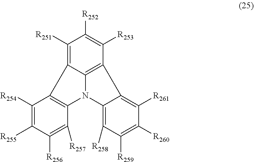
C12=C3C4=C([R261])C([R260])=C([R259])C([R258])=C4N1C1=C(C([R254])=C([R255])C([R256])=C1[R257])C2=C([R251])C([R252])=C3[R253]
